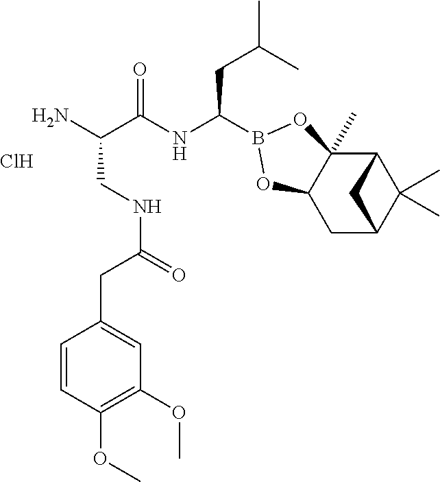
Cl.C(C(NC(CC(C)C)B1OC2(C)C3C(C)(C)C(CC2O1)C3)=O)(N)CNC(=O)CC1=CC(OC)=C(OC)C=C1
